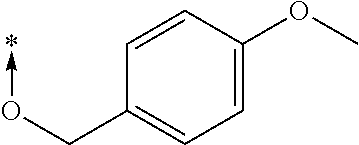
C1=CC(OC)=CC=C1CO->*
